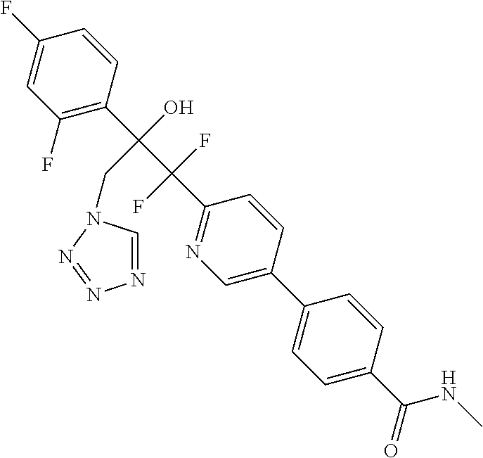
C1(F)=CC(F)=C(C(C(C2=NC=C(C3=CC=C(C(NC)=O)C=C3)C=C2)(F)F)(O)CN2C=NN=N2)C=C1
